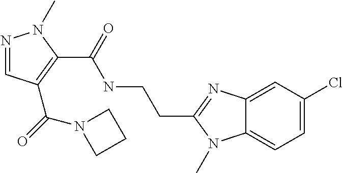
N1=CC(C(=O)N2CCC2)=C(C(=O)NCCC2=NC3=CC(Cl)=CC=C3N2C)N1C
